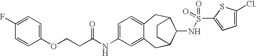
C12=CC=C(NC(CCOC3=CC=C(F)C=C3)=O)C=C1CC1C(NS(C3=CC=C(Cl)S3)(=O)=O)C(C2)CC1
